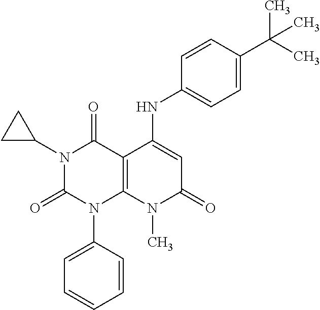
N1(C2CC2)C(=O)N(C2=CC=CC=C2)C2=C(C1=O)C(NC1=CC=C(C(C)(C)C)C=C1)=CC(=O)N2C
